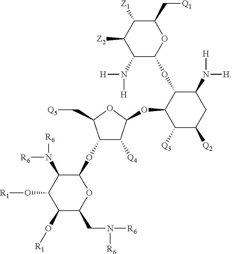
C1(OC2C(N([R6])[R6])C(O[R1])C(O[R1])C(CN([R6])[R6])O2)C([Q4])C(OC2C([Q3])C([Q2])CC(N([H])[H])C2OC2OC(C[Q1])C([Z1])C([Z2])C2N([H])[H])OC1C[Q5]
